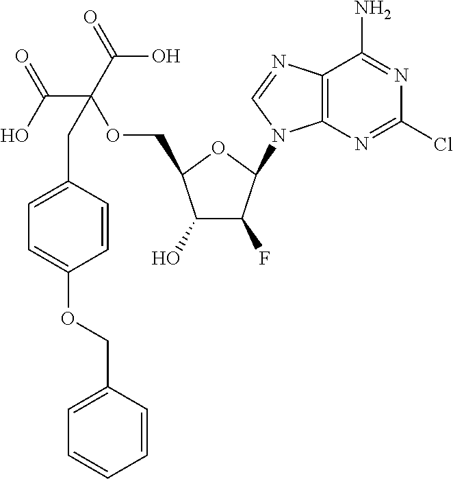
C1(O)C(F)C(N2C3=C(N=C2)C(N)=NC(Cl)=N3)OC1COC(C(O)=O)(C(=O)O)CC1=CC=C(OCC2=CC=CC=C2)C=C1
